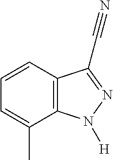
C1=CC2=C(C(C)=C1)N([H])N=C2C#N
